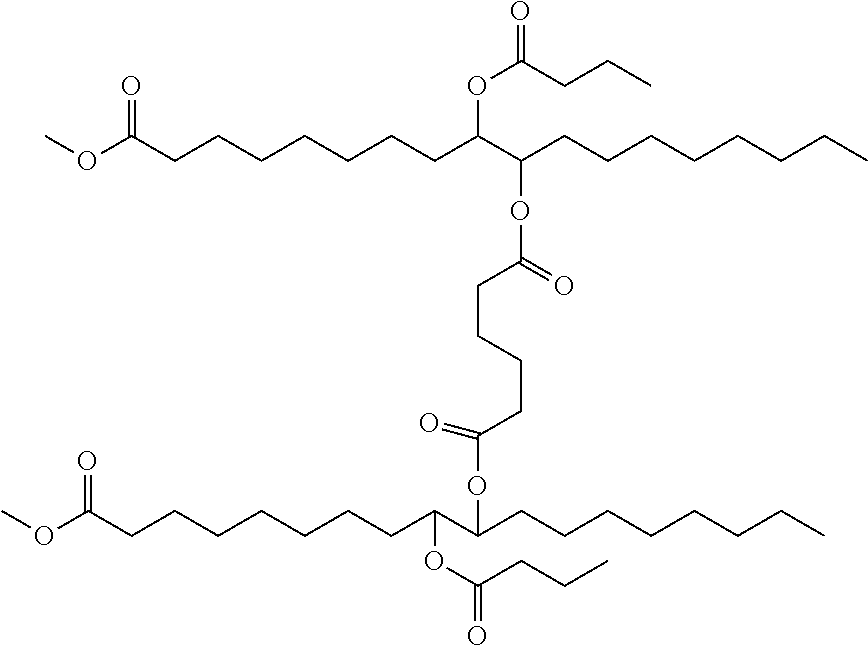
COC(CCCCCCCC(C(CCCCCCCC)OC(=O)CCCCC(=O)OC(CCCCCCCC)C(CCCCCCCC(OC)=O)OC(CCC)=O)OC(CCC)=O)=O
